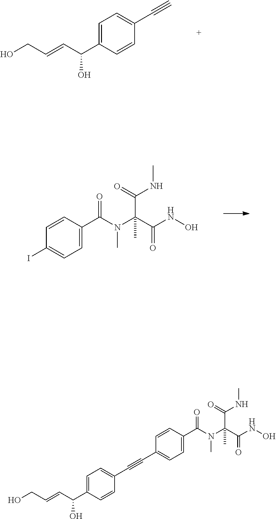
C1=C(C(N(C(C(NO)=O)(C(=O)NC)C)C)=O)C=CC(C#CC2=CC=C(C(C=CCO)O)C=C2)=C1.C1=C(C(C=CCO)O)C=CC(C#C)=C1.C1=C(C(N(C(C(NO)=O)(C(=O)NC)C)C)=O)C=CC(I)=C1
